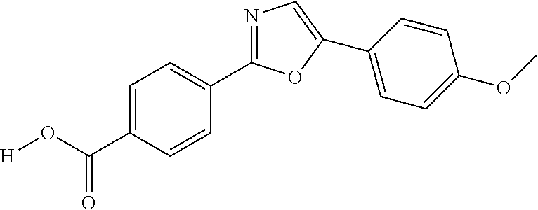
C1=C(C(=O)O[H])C=CC(C2=NC=C(C3=CC=C(OC)C=C3)O2)=C1
